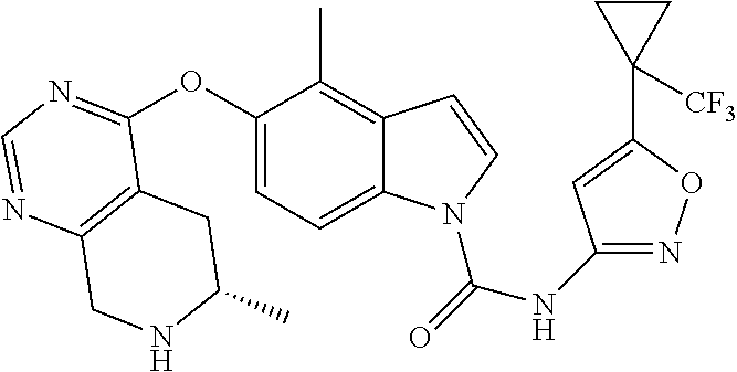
C12=C(C(OC3=CC=C4C(=C3C)C=CN4C(=O)NC3=NOC(C4([CF3])CC4)=C3)=NC=N1)CC(C)NC2
